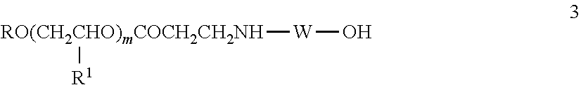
[RO(CH2CHO)mCOCH2CH2NH]([W]O)[R1]
